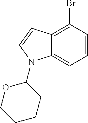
C12=CC=CC(Br)=C1C=CN2C1OCCCC1
